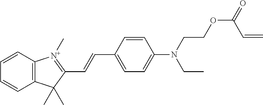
C(=CC1=CC=C(N(CC)CCOC(=O)C=C)C=C1)C1=[N+](C)C2=C(C=CC=C2)C1(C)C
